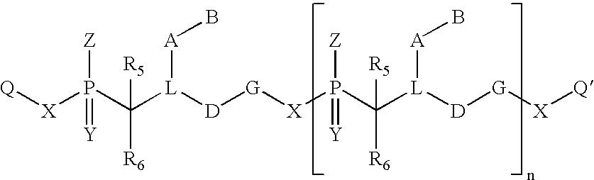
[Q][X]P(=[Y])([Z])C([R5])([R6])[L]([A]B)[D][G][X]P(=[Y])([Z])C([R6])([R5])[L]([A]B)[D][G][X][Q]
